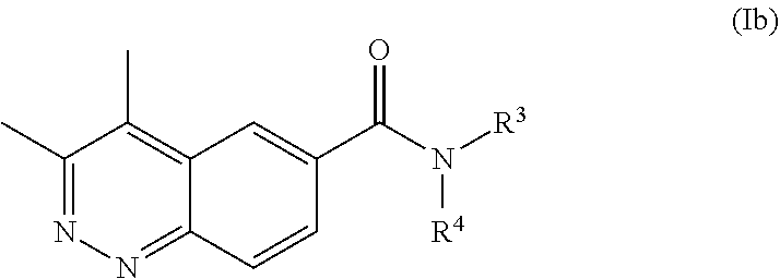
C1(C)=NN=C2C(=C1C)C=C(C(N([R3])[R4])=O)C=C2
